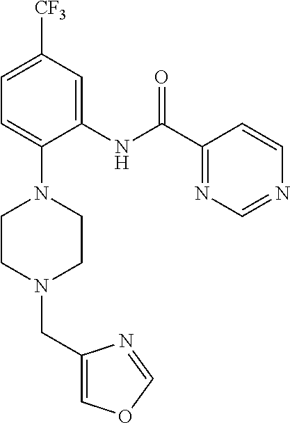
C1=C([CF3])C=C(NC(C2=NC=NC=C2)=O)C(N2CCN(CC3=COC=N3)CC2)=C1
